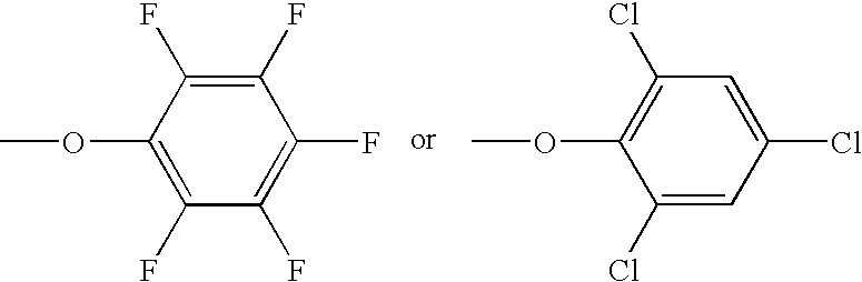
C1(OC)=C(F)C(F)=C(F)C(F)=C1F.C1(OC)=C(Cl)C=C(Cl)C=C1Cl
